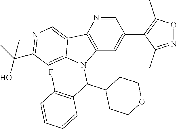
N1=C(C)C(C2=CC3=C(N=C2)C2=CN=C(C(O)(C)C)C=C2N3C(C2=C(F)C=CC=C2)C2CCOCC2)=C(C)O1
